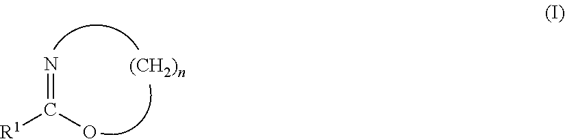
N=C([R1])O.[(CH2)n]
